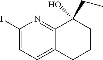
C1(I)=CC=C2C(=N1)C(O)(CC)CCC2
